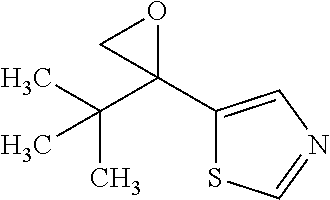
CC(C1(C2=CN=CS2)OC1)(C)C
